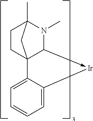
C1CC23C(->[Ir]C4=CC=CC=C24)N(C)C1(C)C3
